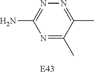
N1=C(C)C(C)=NC(N)=N1
